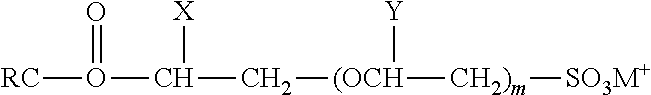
O=O([RC])C(C[(OCH]([CH2)m][SO3M+])[Y])[X]
